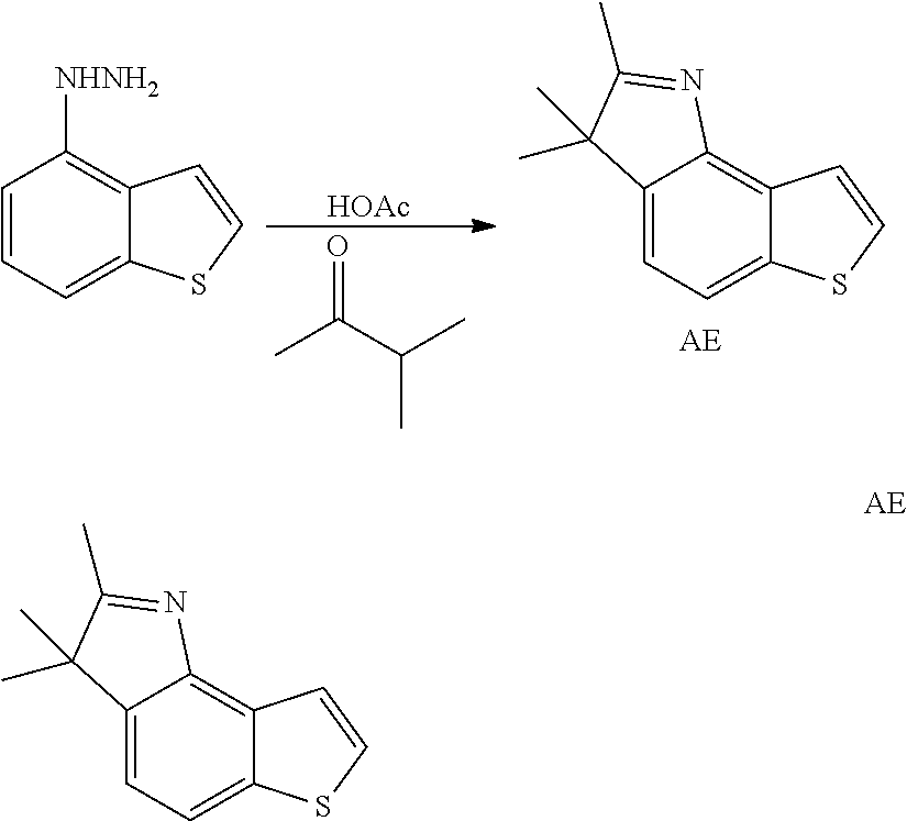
C1=CC=C2C(=C1[NHNH2])C=CS2.O=C(C)C(C)C.C12=CC=C3C(=C1N=C(C)C2(C)C)C=CS3.[HOAc].C12=CC=C3C(=C1N=C(C)C2(C)C)C=CS3
